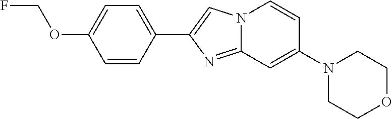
C1=CC(C2=CN3C(=N2)C=C(N2CCOCC2)C=C3)=CC=C1OCF
